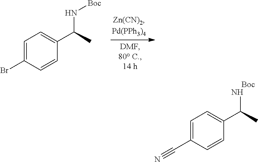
C1=C(C#N)C=CC(C(N)C)=C1.[Boc].C1=C(Br)C=CC(C(N[Boc])C)=C1
